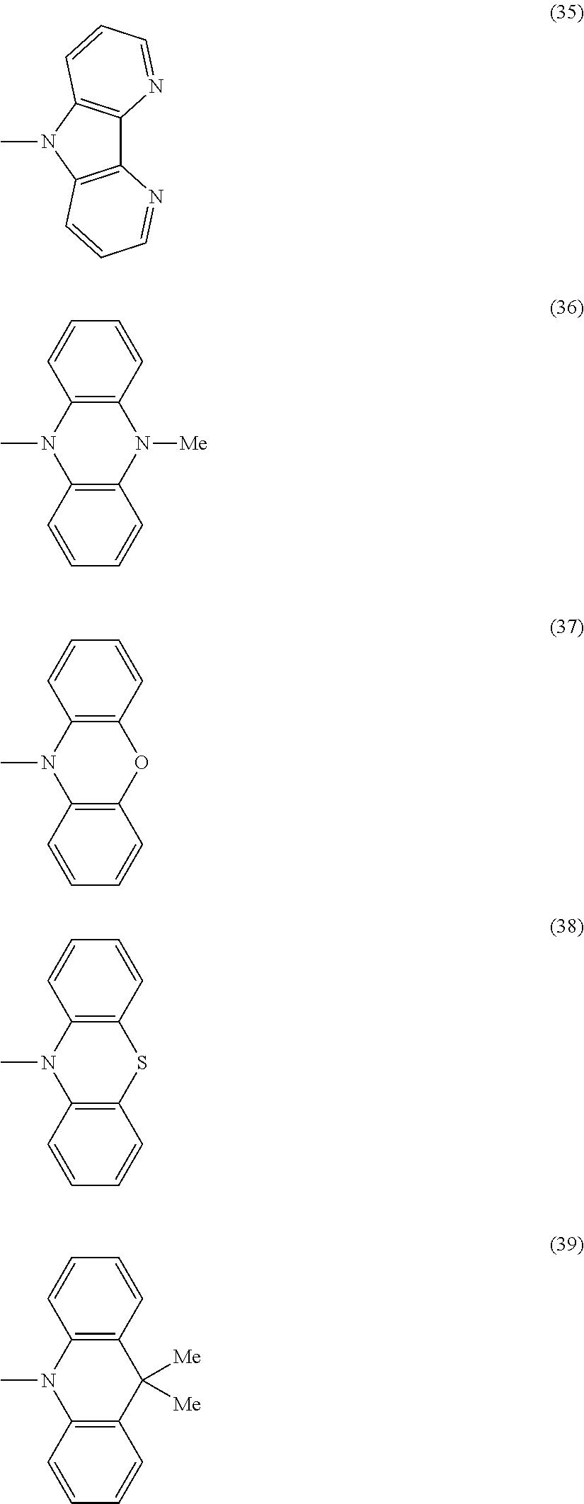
CN1C2=C(C3=C1C=CC=N3)N=CC=C2.C12=C(C=CC=C1)N(C)C1=C(N2[Me])C=CC=C1.C12=C(C=CC=C1)N(C)C1=C(O2)C=CC=C1.C12=C(C=CC=C1)N(C)C1=C(S2)C=CC=C1.C12=C(C=CC=C1)N(C)C1=C(C2([Me])[Me])C=CC=C1
